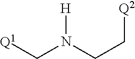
[Q1]CN([H])CC[Q2]
